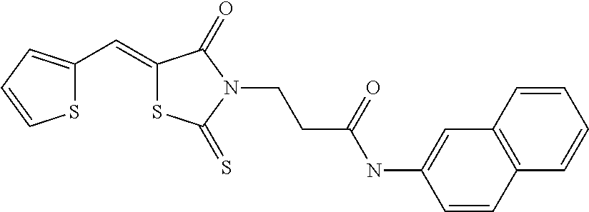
S1C(C=C2SC(=S)N(CCC(NC3=CC4=C(C=C3)C=CC=C4)=O)C2=O)=CC=C1
